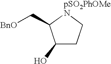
C1(O)CC[pSO2PhOMeN]C1C[BnO]
